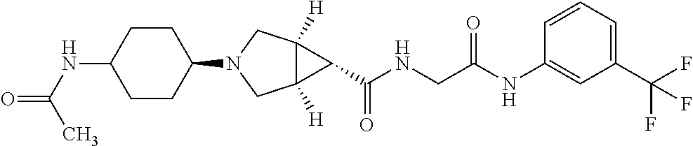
C12([H])C([H])(CN(C3CCC(NC(C)=O)CC3)C1)C2C(NCC(NC1=CC(C(F)(F)F)=CC=C1)=O)=O
